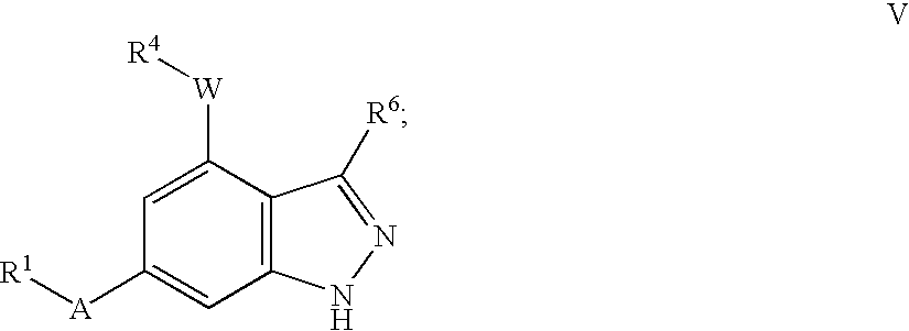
C1([A][R1])=CC2=C(C([W][R4])=C1)C([R6])=NN2
